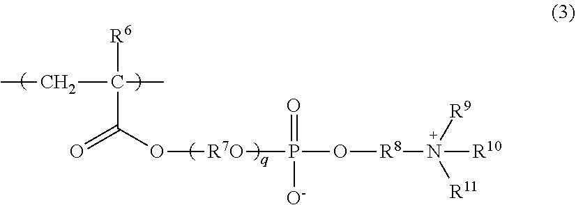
C(C(O[R7O]P(O[R8]N([R11])([R9])[R10])(=O)[O-])=O)([R6])(C)CC
